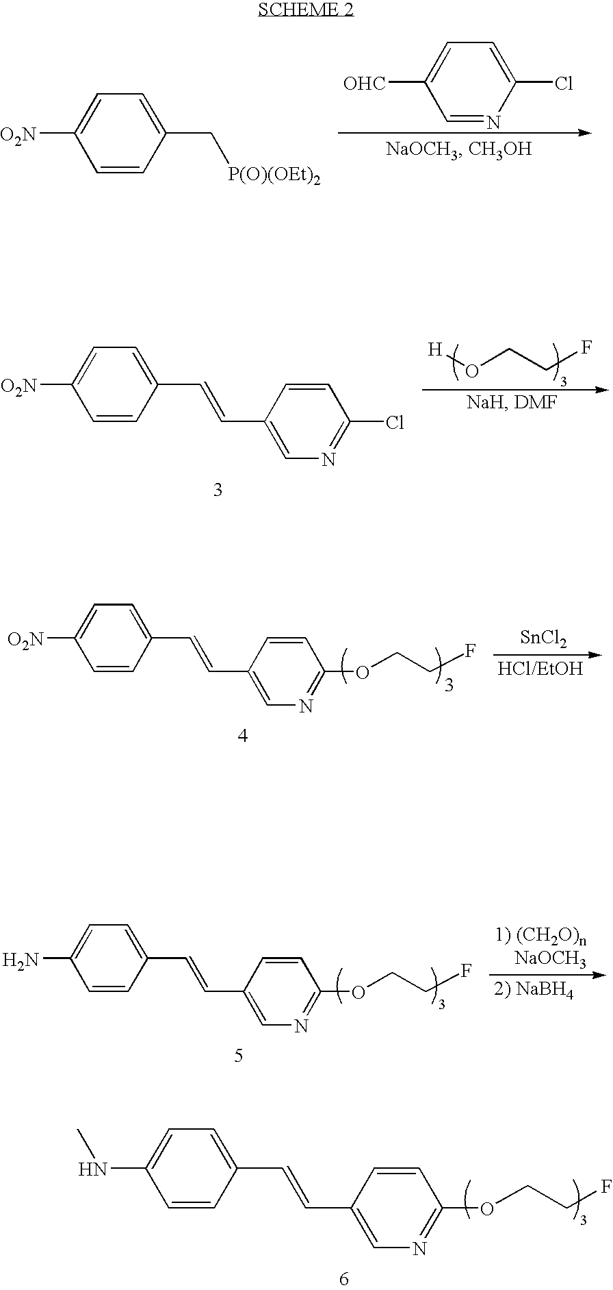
[H]OCCF.[O2N]C1=CC=C(C=CC2=CN=C(Cl)C=C2)C=C1.[O2N]C1=CC=C(C[P(O)(OEt)2])C=C1.C1=NC(Cl)=CC=C1[OHC].[O2N]C1=CC=C(C=CC2=CN=C(OCCF)C=C2)C=C1.[SnCl2].NC1=CC=C(C=CC2=CN=C(OCCF)C=C2)C=C1.[1) (CH2O)n    NaOCH3].N(C1=CC=C(C=CC2=CN=C(OCCF)C=C2)C=C1)C
